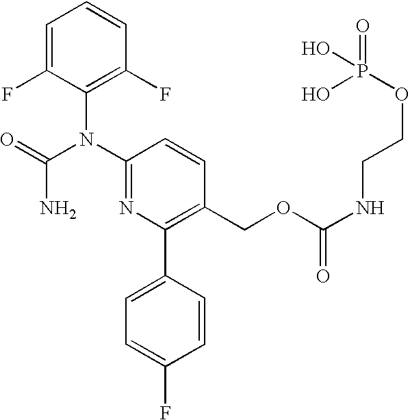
C1=C(F)C(N(C2=NC(C3=CC=C(F)C=C3)=C(COC(NCCOP(O)(=O)O)=O)C=C2)C(=O)N)=C(F)C=C1
